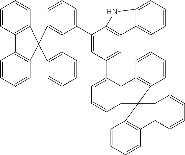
C1(C2=CC=CC3=C2C2=C(C=CC=C2)C32C3=C(C=CC=C3)C3=C2C=CC=C3)=CC(C2=CC=CC3=C2C2=C(C=CC=C2)C32C3=C(C=CC=C3)C3=C2C=CC=C3)=CC2=C1NC1=CC=CC=C21
